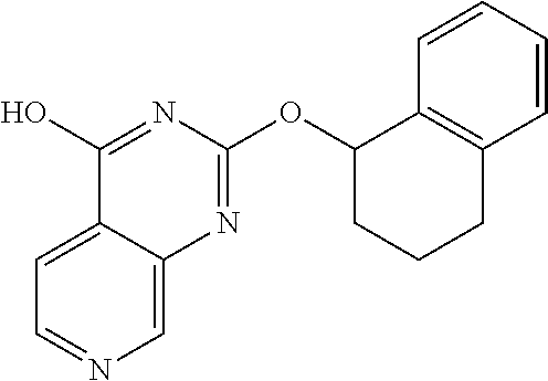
C1=C2C(=CN=C1)N=C(OC1CCCC3=C1C=CC=C3)N=C2O
